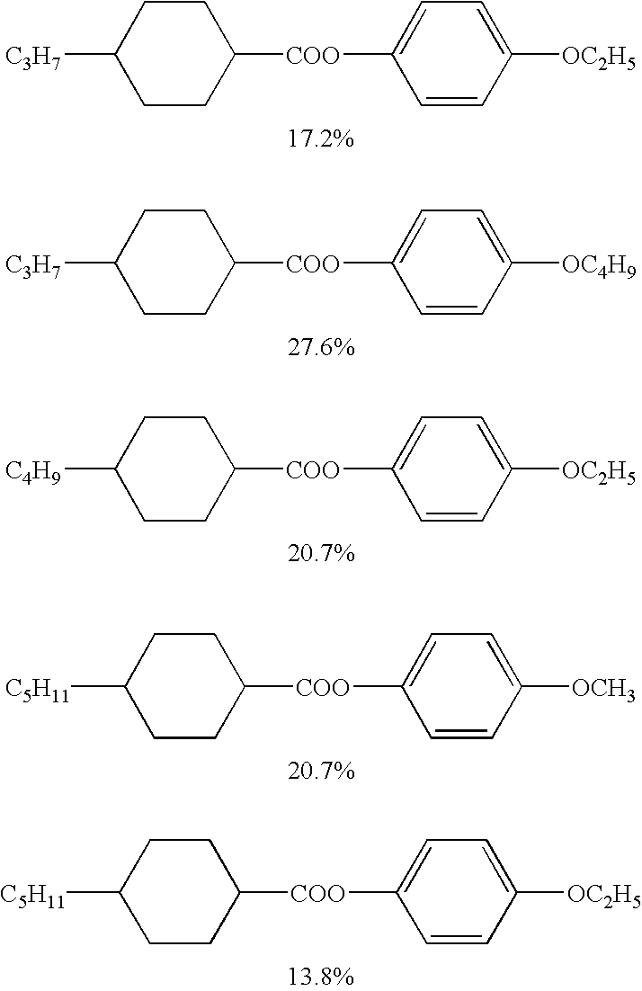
C1([C3H7])CCC([COO]C2=CC=C([OC2H5])C=C2)CC1.C1([C3H7])CCC([COO]C2=CC=C([OC4H9])C=C2)CC1.C1([C4H9])CCC([COO]C2=CC=C([OC2H5])C=C2)CC1.C1([C5H11])CCC([COO]C2=CC=C([OCH3])C=C2)CC1.C1([C5H11])CCC([COO]C2=CC=C([OC2H5])C=C2)CC1
